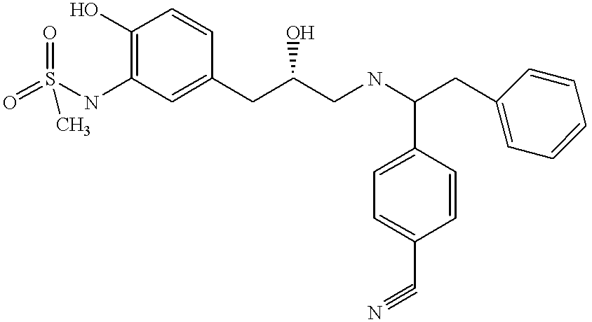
O=S(NC1=C(O)C=CC(CC(CNC(CC2=CC=CC=C2)C2=CC=C(C#N)C=C2)O)=C1)(=O)C
